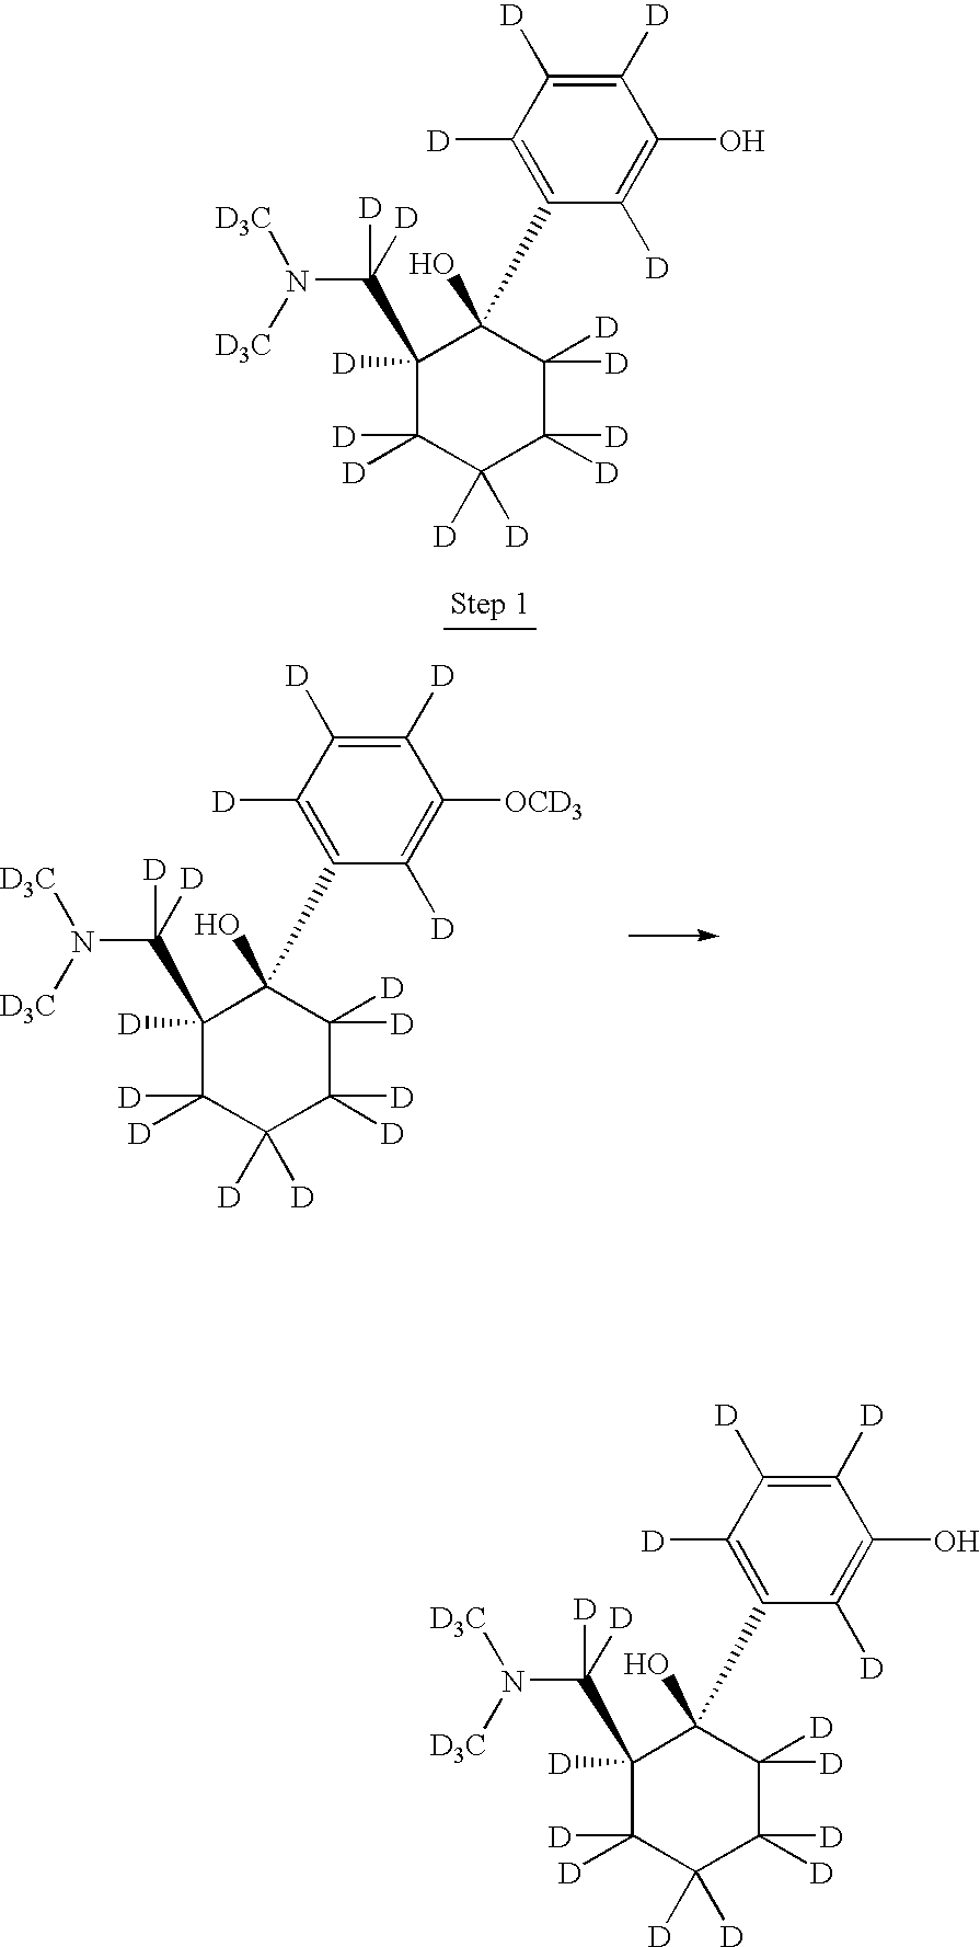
C1([D])=C([OCD3])C([D])=C([D])C([D])=C1C1(O)C([D])(C(N([D3C])[D3C])([D])[D])C([D])([D])C([D])([D])C([D])([D])C1([D])[D].C1([D])=C(O)C([D])=C([D])C([D])=C1C1(O)C([D])(C(N([D3C])[D3C])([D])[D])C([D])([D])C([D])([D])C([D])([D])C1([D])[D].C1([D])=C(O)C([D])=C([D])C([D])=C1C1(O)C([D])(C(N([D3C])[D3C])([D])[D])C([D])([D])C([D])([D])C([D])([D])C1([D])[D]
